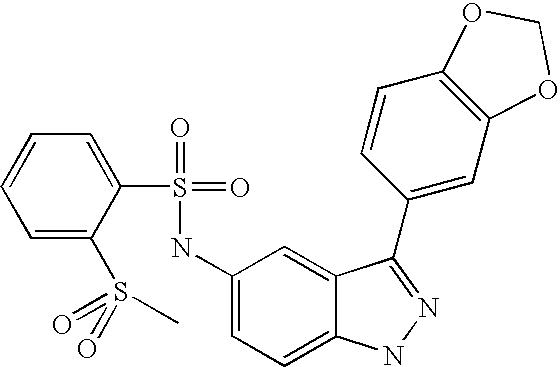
C1=CC=C(S(=O)(=O)C)C(S(=O)(=O)NC2=CC=C3C(=C2)C(C2=CC4=C(C=C2)OCO4)=NN3)=C1
